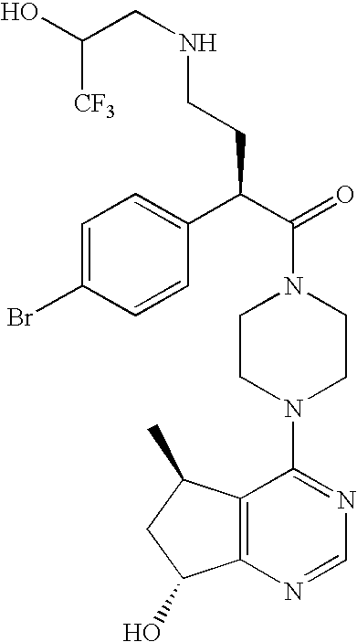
C(N1CCN(C2=NC=NC3=C2C(C)CC3O)CC1)(C(C1=CC=C(Br)C=C1)CCNCC(O)[CF3])=O
